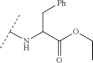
C(C(C(OCC)=O)NC(C)C)[Ph]
